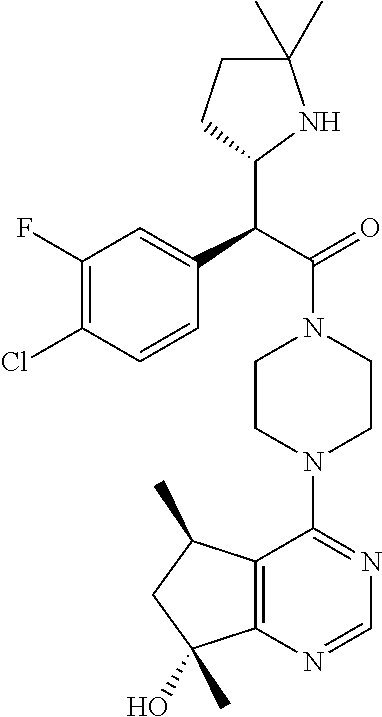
C(C(=O)N1CCN(C2=NC=NC3=C2C(C)CC3(O)C)CC1)(C1NC(C)(C)CC1)C1=CC(F)=C(Cl)C=C1
